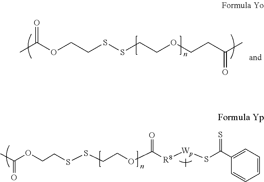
CC(OCCSSCCOCCC(C)=O)=O.C1=CC=C(C(S[Wp]([R8]C(OCCSSCCOC(C)=O)=O)C)=S)C=C1
